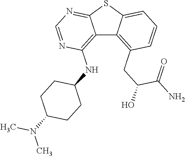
C12=C(NC3CCC(N(C)C)CC3)N=CN=C1SC1=CC=CC(CC(C(=O)N)O)=C21
